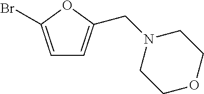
C1=C(Br)OC(CN2CCOCC2)=C1
